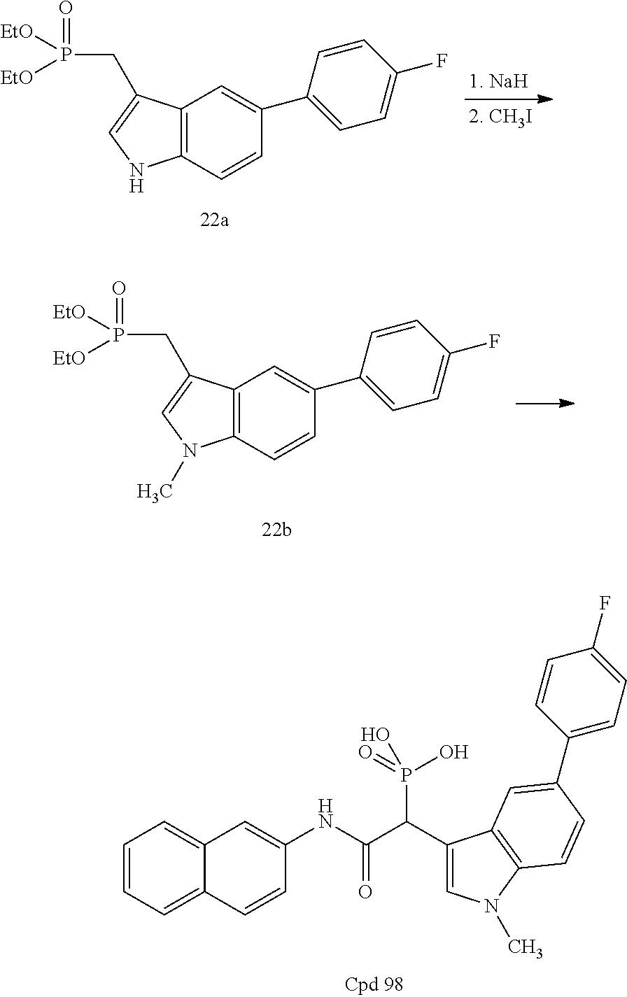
C12=C(C=CC(C3=CC=C(F)C=C3)=C1)NC=C2CP([EtO])([EtO])=O.C12=C(C=CC(C3=CC=C(F)C=C3)=C1)N(C)C=C2CP([EtO])([EtO])=O.C1=CC=C2C(=C1)C=C(NC(C(C1=CN(C)C3=C1C=C(C1=CC=C(F)C=C1)C=C3)P(O)(=O)O)=O)C=C2
